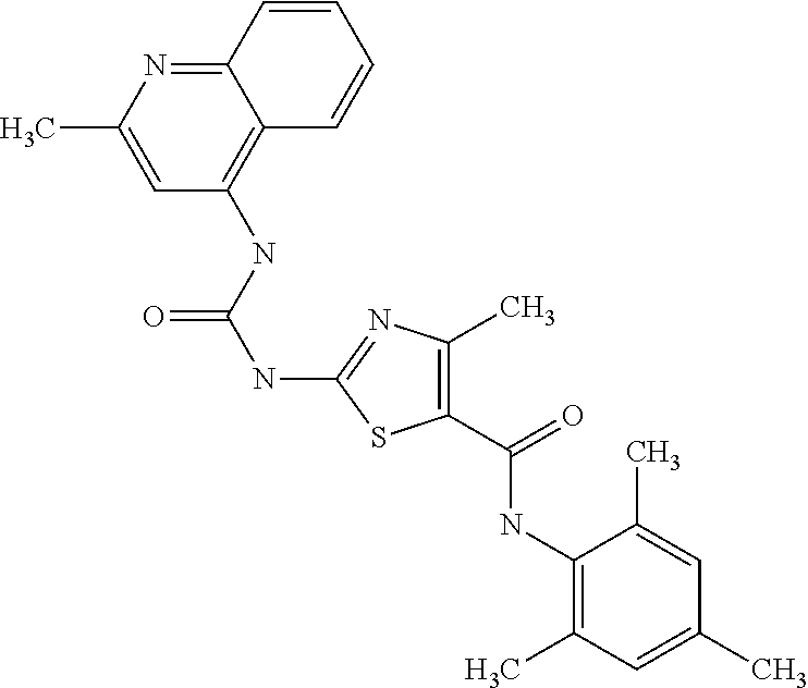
C12=NC(C)=CC(NC(NC3=NC(C)=C(C(NC4=C(C)C=C(C)C=C4C)=O)S3)=O)=C1C=CC=C2
